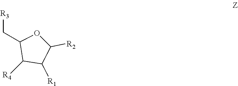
C1(C[R3])OC([R2])C([R1])C1[R4]
